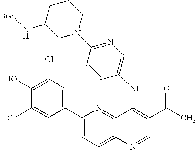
C1(C2=CC(Cl)=C(O)C(Cl)=C2)=CC=C2C(=N1)C(NC1=CN=C(N3CCCC(N[Boc])C3)C=C1)=C(C(=O)C)C=N2
